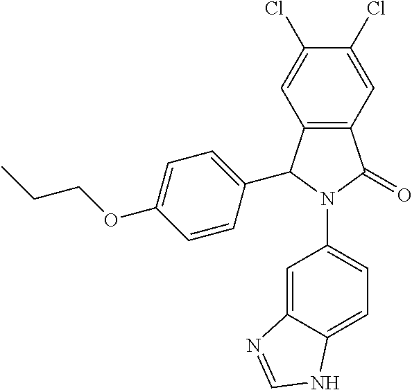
C12=C(C(C3=CC=C(OCCC)C=C3)N(C3=CC=C4C(=C3)N=CN4)C1=O)C=C(Cl)C(Cl)=C2
